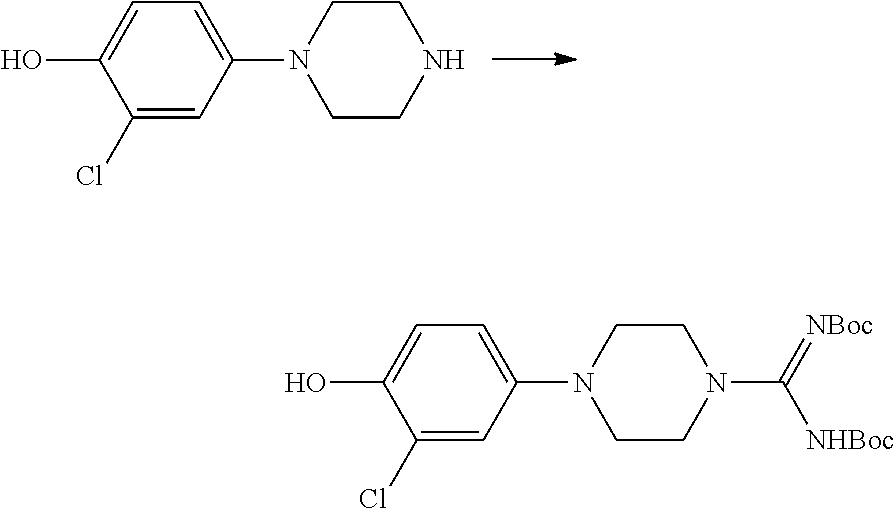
C1(Cl)=CC(N2CCNCC2)=CC=C1O.C1(Cl)=CC(N2CCN(C(=[NBoc])[NHBoc])CC2)=CC=C1O
